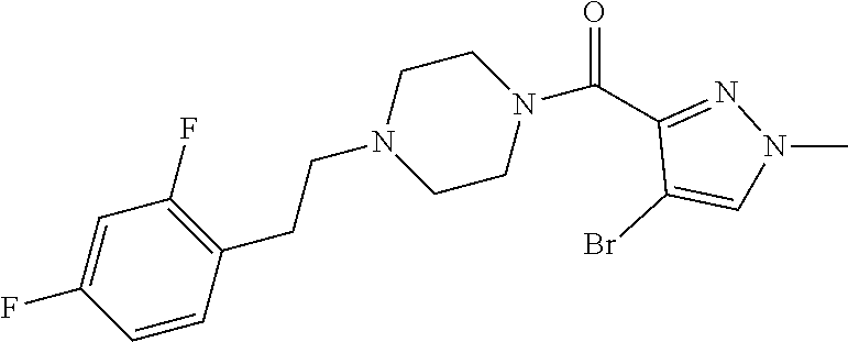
C(C1=NN(C)C=C1Br)(=O)N1CCN(CCC2=C(F)C=C(F)C=C2)CC1
